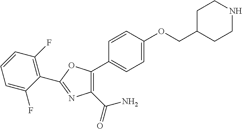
C1=C(OCC2CCNCC2)C=CC(C2=C(C(=O)N)N=C(C3=C(F)C=CC=C3F)O2)=C1
